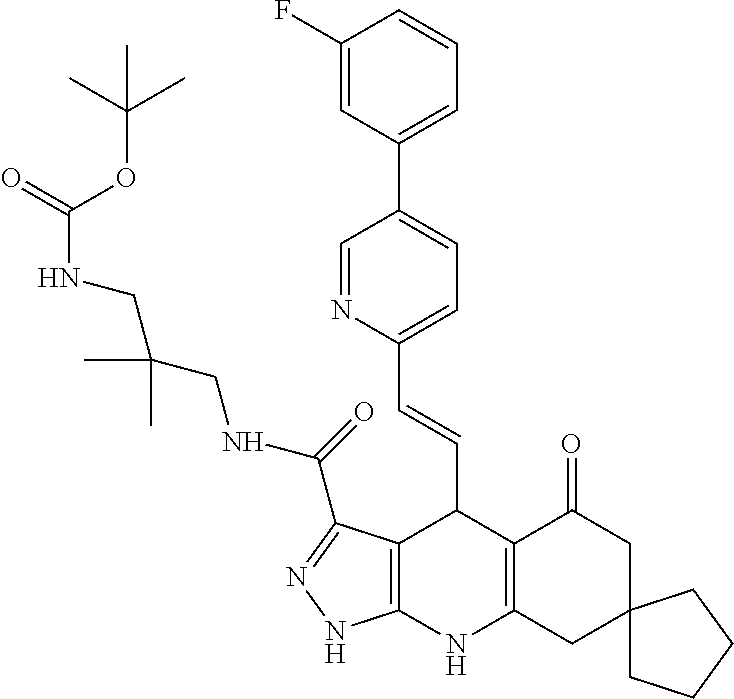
C1(F)=CC(C2=CC=C(C=CC3C4=C(NC5=C3C(=O)CC3(C5)CCCC3)NN=C4C(NCC(CNC(OC(C)(C)C)=O)(C)C)=O)N=C2)=CC=C1
